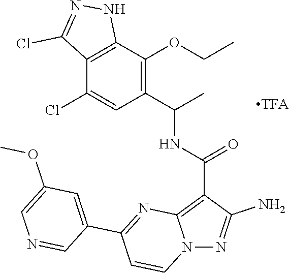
C12=C(C(OCC)=C(C(C)NC(C3=C4N(N=C3N)C=CC(C3=CC(OC)=CN=C3)=N4)=O)C=C1Cl)NN=C2Cl
